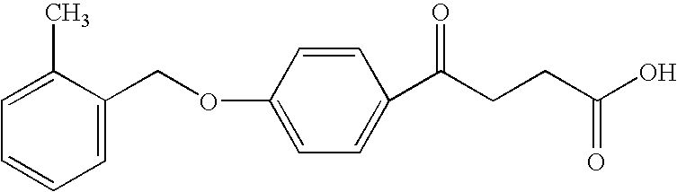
C(C1=CC=CC=C1C)OC1=CC=C(C(CCC(O)=O)=O)C=C1
